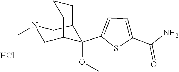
Cl.N1(C)CC2CCCC(C1)C2(OC)C1=CC=C(C(N)=O)S1
